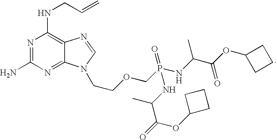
N1=C(N)N=C2C(=C1NCC=C)N=CN2CCOCP(NC(C(OC1CCC1)=O)C)(=O)NC(C)C(=O)OC1CCC1
